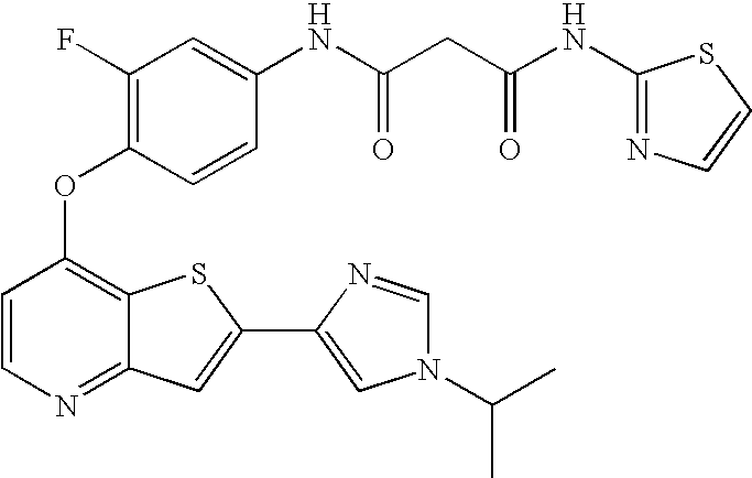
C1=CC(OC2=C(F)C=C(NC(CC(NC3=NC=CS3)=O)=O)C=C2)=C2C(=N1)C=C(C1=CN(C(C)C)C=N1)S2
